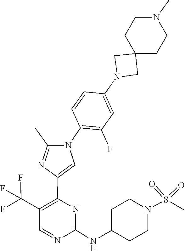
C1(N2C(C)=NC(C3=C(C(F)(F)F)C=NC(NC4CCN(S(=O)(=O)C)CC4)=N3)=C2)=C(F)C=C(N2CC3(C2)CCN(C)CC3)C=C1
